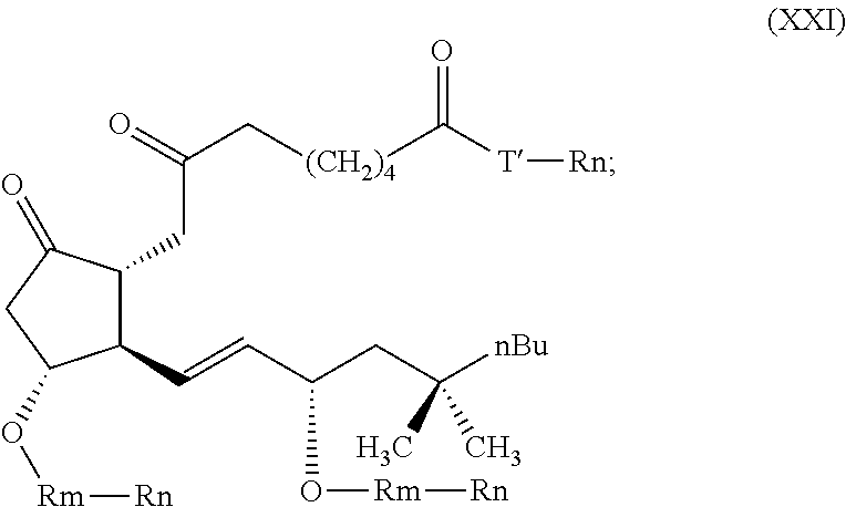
C1(C=CC(CC([nBu])(C)C)O[Rm][Rn])C(CC(C[(CH2)4]C([T][Rn])=O)=O)C(=O)CC1O[Rm][Rn]
